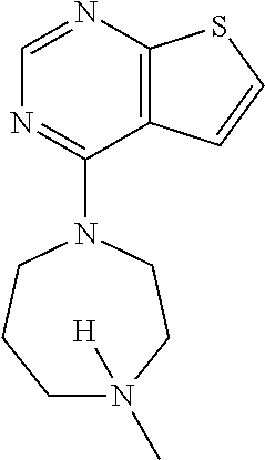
C12=C(N=CN=C1N1CCCN(C)([H])CC1)SC=C2
